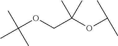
CC(OCC(OC(C)C)(C)C)(C)C
